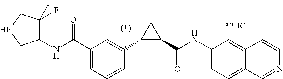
C1(C(NC2=CC=C3C(=C2)C=CN=C3)=O)CC1C1=CC(C(NC2C(F)(F)CNC2)=O)=CC=C1
